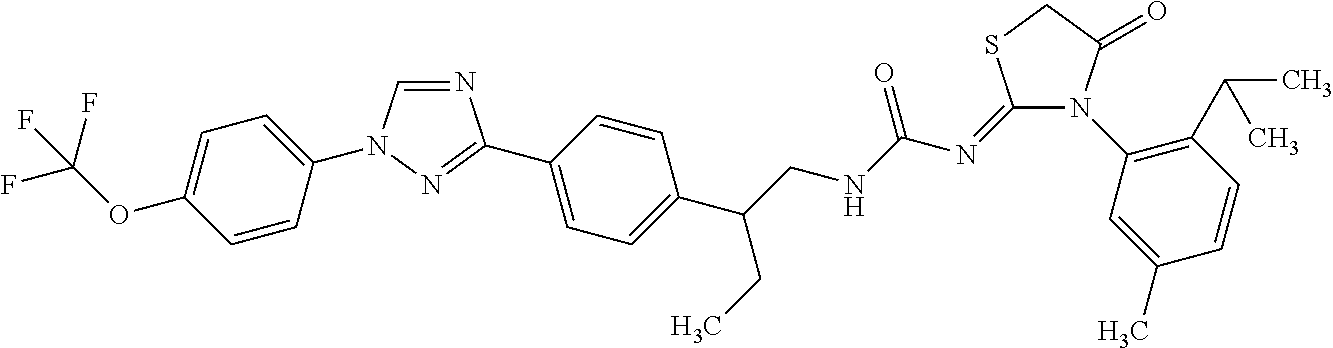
N1=CN(C2=CC=C(OC(F)(F)F)C=C2)N=C1C1=CC=C(C(CNC(N=C2SCC(=O)N2C2=C(C(C)C)C=CC(C)=C2)=O)CC)C=C1
